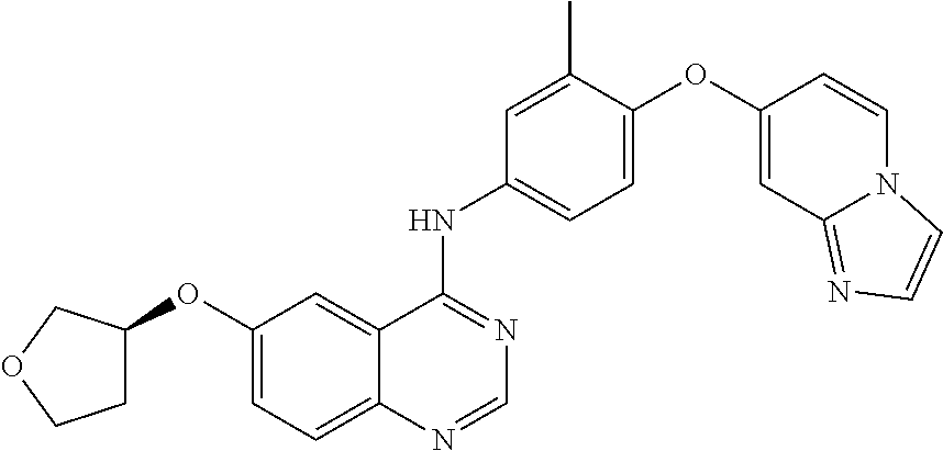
C12=CC=C(OC3CCOC3)C=C1C(NC1=CC=C(OC3=CC4=NC=CN4C=C3)C(C)=C1)=NC=N2
